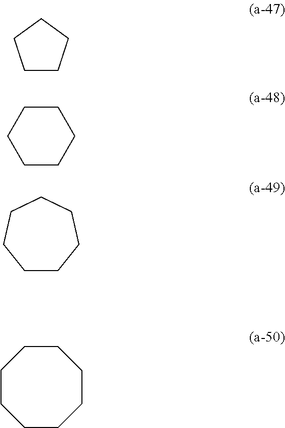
C1CCCCCC1.C1CCCCCCC1.C1CCCC1.C1CCCCC1
